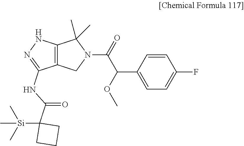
C1=C(C(OC)C(=O)N2C(C)(C)C3=C(C2)C(NC(C2([Si](C)(C)C)CCC2)=O)=NN3)C=CC(F)=C1
